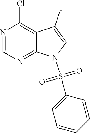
N1=CN=C2C(=C1Cl)C(I)=CN2S(C1=CC=CC=C1)(=O)=O
